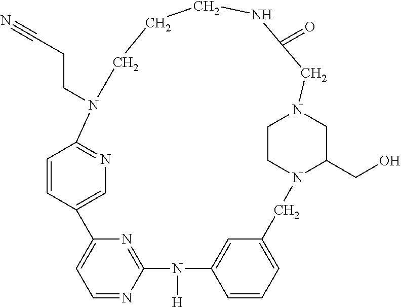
C1=C2C=CC=C1CN1C(CO)CN(CC1)CC(=O)NCCCN(CCC#N)C1=NC=C(C3=CC=NC(=N3)N2[H])C=C1
